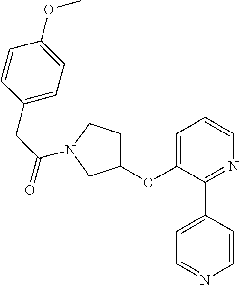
C1(OC2=CC=CN=C2C2=CC=NC=C2)CCN(C(CC2=CC=C(OC)C=C2)=O)C1
